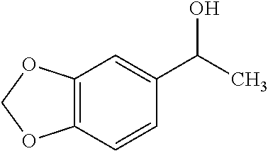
O1COC2=C1C=CC(C(O)C)=C2
